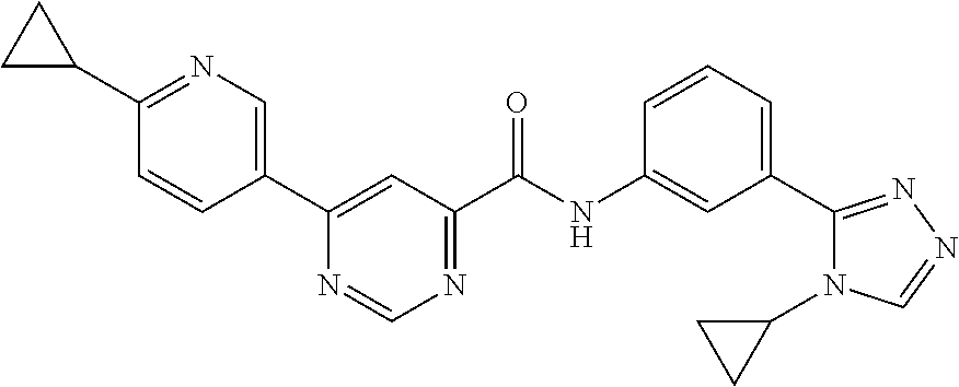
N1=C(C2CC2)C=CC(C2=CC(C(NC3=CC(C4=NN=CN4C4CC4)=CC=C3)=O)=NC=N2)=C1
